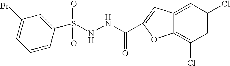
N(NC(=O)C1=CC2=CC(Cl)=CC(Cl)=C2O1)S(C1=CC(Br)=CC=C1)(=O)=O
